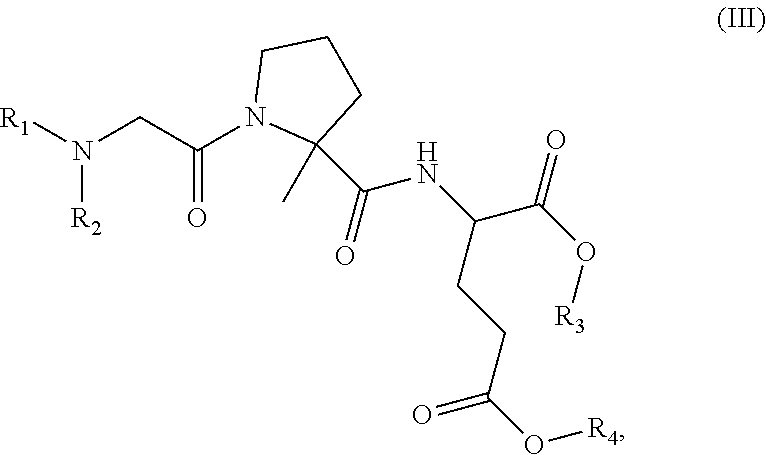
[R1]N(CC(N1C(C)(C(=O)NC(C(O[R3])=O)CCC(O[R4])=O)CCC1)=O)[R2]
